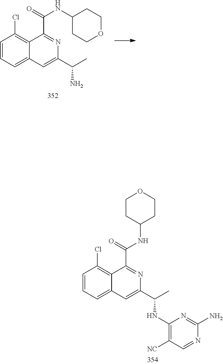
C1=CC=C2C(=C1Cl)C(C(=O)NC1CCOCC1)=NC(C(N)C)=C2.N1=C(N)N=CC([NC])=C1NC(C1=CC2=CC=CC(Cl)=C2C(C(=O)NC2CCOCC2)=N1)C
